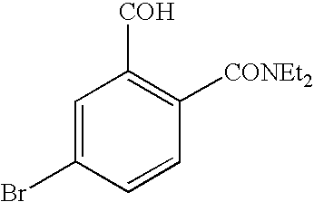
C1=C(Br)C=CC([CONEt2])=C1[COH]
